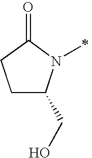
C1C(CO)N(C)C(=O)C1
